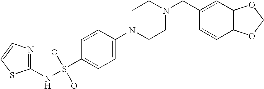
N1=C(NS(O)(O)C2=CC=C(N3CCN(CC4=CC5=C(C=C4)OCO5)CC3)C=C2)SC=C1
